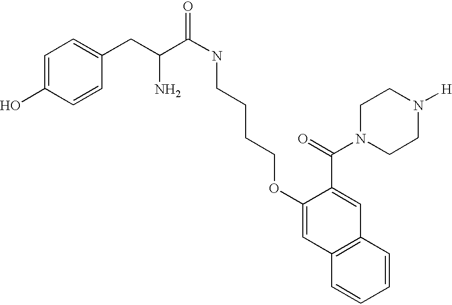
C1=C(O)C=CC(CC(C(NCCCCOC2=CC3=C(C=C2C(=O)N2CCN([H])CC2)C=CC=C3)=O)N)=C1
